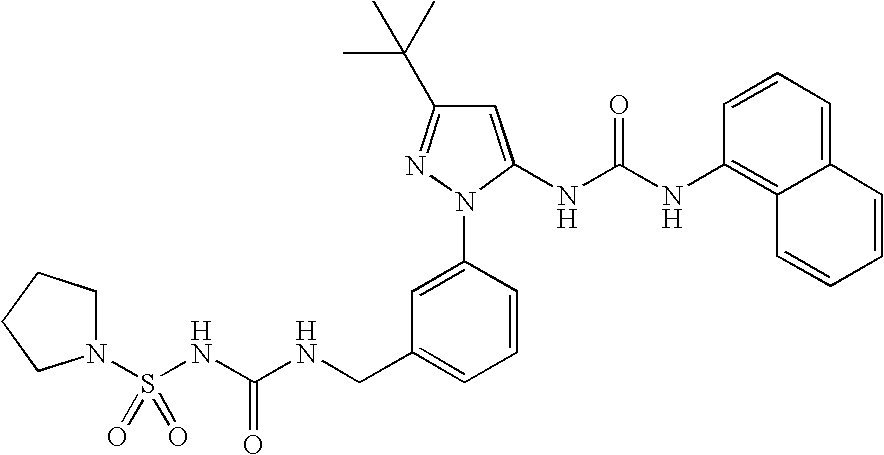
C1=C(N2C(NC(NC3=C4C(=CC=C3)C=CC=C4)=O)=CC(C(C)(C)C)=N2)C=CC=C1CNC(NS(N1CCCC1)(=O)=O)=O
